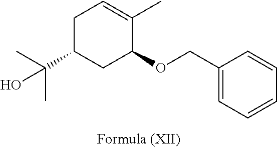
C1C(C(C)(C)O)CC(OCC2=CC=CC=C2)C(C)=C1
